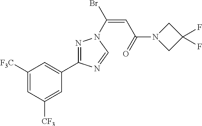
C1([F3C])=CC([CF3])=CC(C2=NN(C(=CC(N3CC(F)(F)C3)=O)Br)C=N2)=C1
